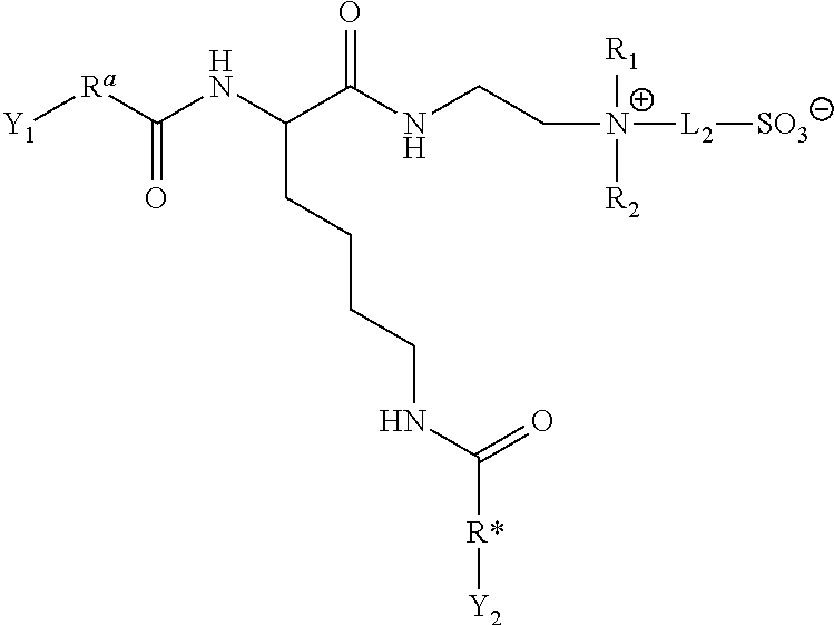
[Y1][Ra]C(NC(C(NCC[N+]([R1])([R2])[L2][SO3])=O)CCCCNC([R*][Y2])=O)=O
